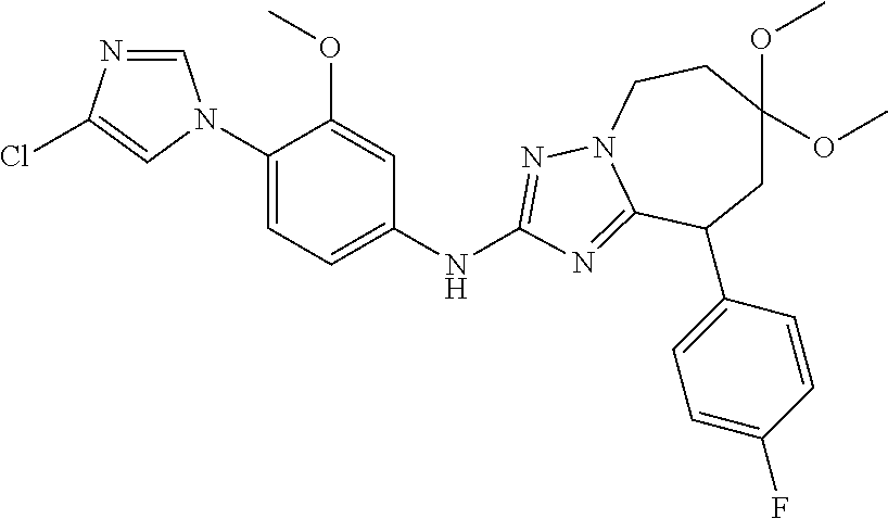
C1=NC(Cl)=CN1C1=CC=C(NC2=NN3CCC(OC)(OC)CC(C4=CC=C(F)C=C4)C3=N2)C=C1OC
